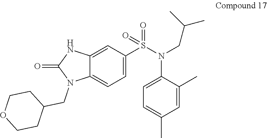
C12=CC(S(N(C3=CC=C(C)C=C3C)CC(C)C)(=O)=O)=CC=C1N(CC1CCOCC1)C(=O)N2
